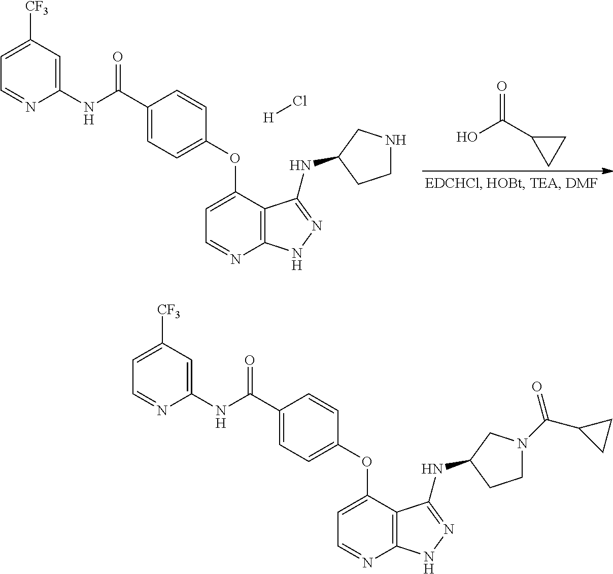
C1(NC(C2=CC=C(OC3=CC=NC4=C3C(NC3CN(C(C5CC5)=O)CC3)=NN4)C=C2)=O)=CC([CF3])=CC=N1.C1(NC(C2=CC=C(OC3=CC=NC4=C3C(NC3CNCC3)=NN4)C=C2)=O)=CC([CF3])=CC=N1.[H]Cl.OC(C1CC1)=O
